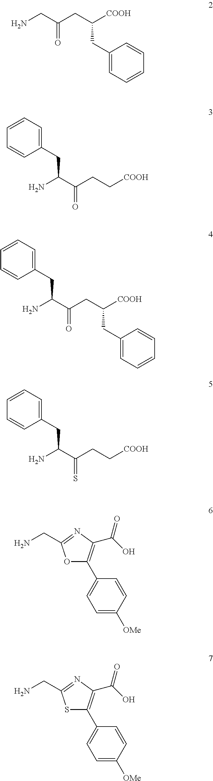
NCC(CC([COOH])CC1=CC=CC=C1)=O.NC(C(CC[COOH])=O)CC1=CC=CC=C1.NC(C(CC([COOH])CC1=CC=CC=C1)=O)CC1=CC=CC=C1.NC(C(CC[COOH])=S)CC1=CC=CC=C1.O1C(C2=CC=C([OMe])C=C2)=C(C(=O)O)N=C1CN.S1C(C2=CC=C([OMe])C=C2)=C(C(=O)O)N=C1CN
